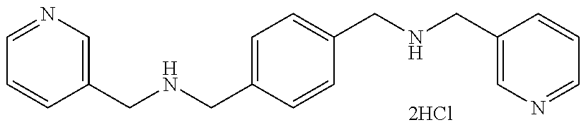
C(C1=CN=CC=C1)NCC1=CC=C(CNCC2=CN=CC=C2)C=C1
